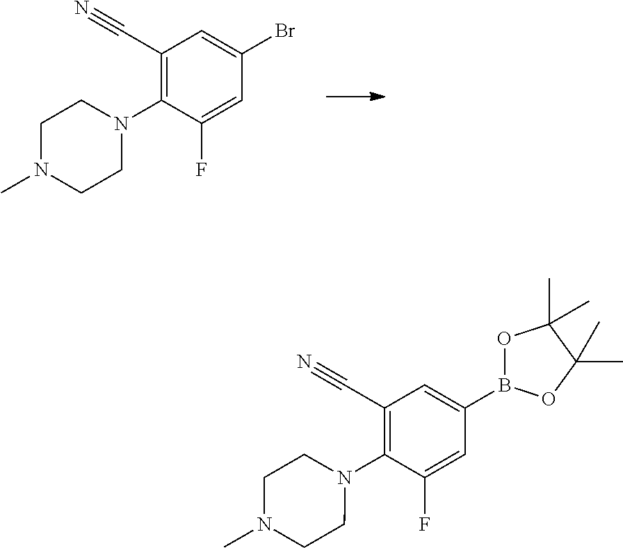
C1(C#N)=C(N2CCN(C)CC2)C(F)=CC(Br)=C1.C1(C#N)=C(N2CCN(C)CC2)C(F)=CC(B2OC(C)(C)C(C)(C)O2)=C1
